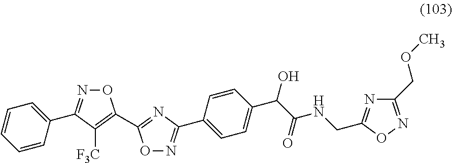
C1=CC=CC(C2=NOC(C3=NC(C4=CC=C(C(C(NCC5=NC(COC)=NO5)=O)O)C=C4)=NO3)=C2[F3C])=C1
